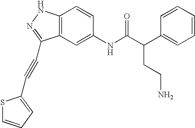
C12=C(C=C(NC(C(C3=CC=CC=C3)CCN)=O)C=C1)C(C#CC1=CC=CS1)=NN2
